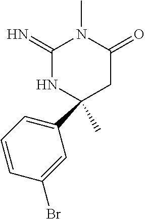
C1(=N)NC(C2=CC=CC(Br)=C2)(C)CC(=O)N1C
